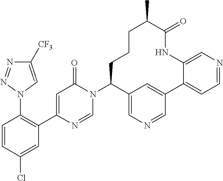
C1=C(Cl)C=CC(N2C=C([CF3])N=N2)=C1C1=CC(=O)N(C2C3=CN=CC(=C3)C3=CC=NC=C3NC(=O)C(C)CCC2)C=N1
